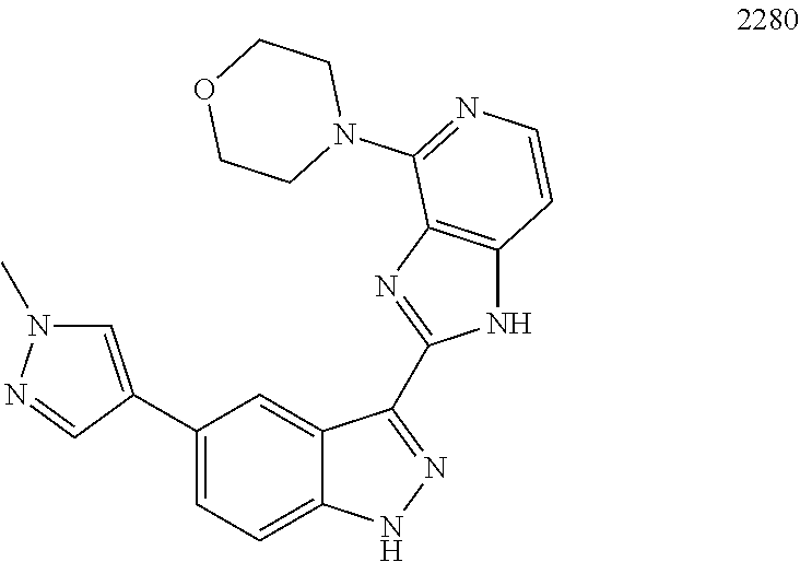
C1(C2=CN(C)N=C2)=CC=C2C(=C1)C(C1=NC3=C(N1)C=CN=C3N1CCOCC1)=NN2
